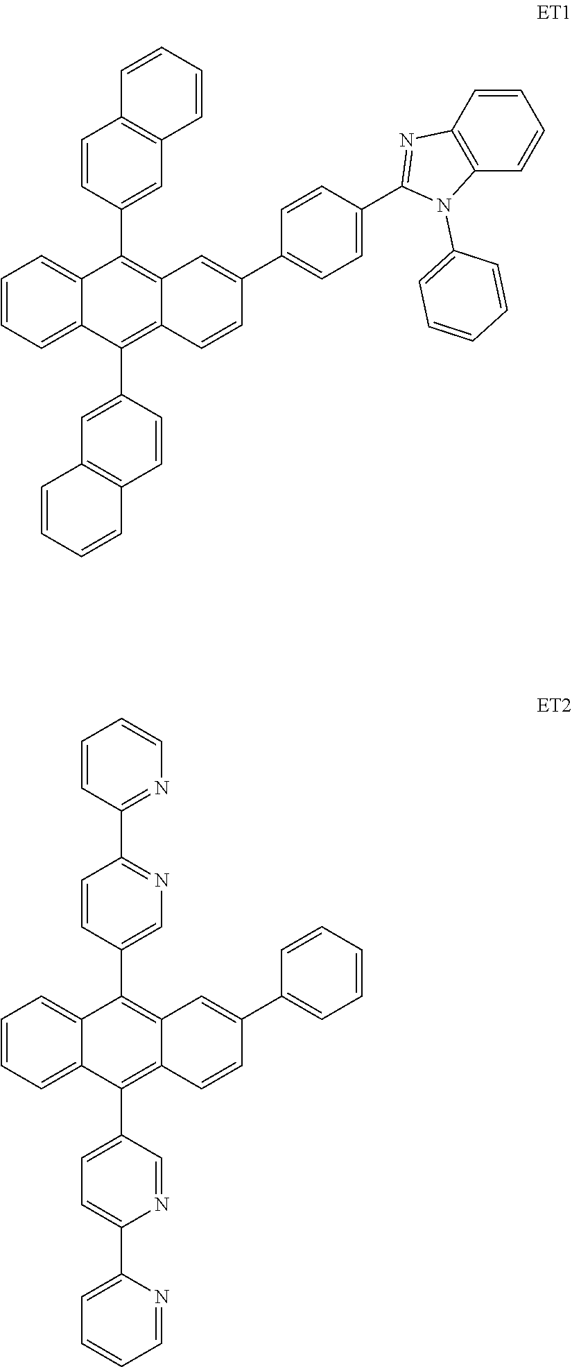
C1=CC=C2C(=C1)C(C1=CC3=C(C=C1)C=CC=C3)=C1C(=C2C2=CC3=C(C=C2)C=CC=C3)C=CC(C2=CC=C(C3=NC4=C(N3C3=CC=CC=C3)C=CC=C4)C=C2)=C1.C1=CC=C2C(=C1)C(C1=CN=C(C3=NC=CC=C3)C=C1)=C1C(=C2C2=CC=C(C3=CC=CC=N3)N=C2)C=CC(C2=CC=CC=C2)=C1
